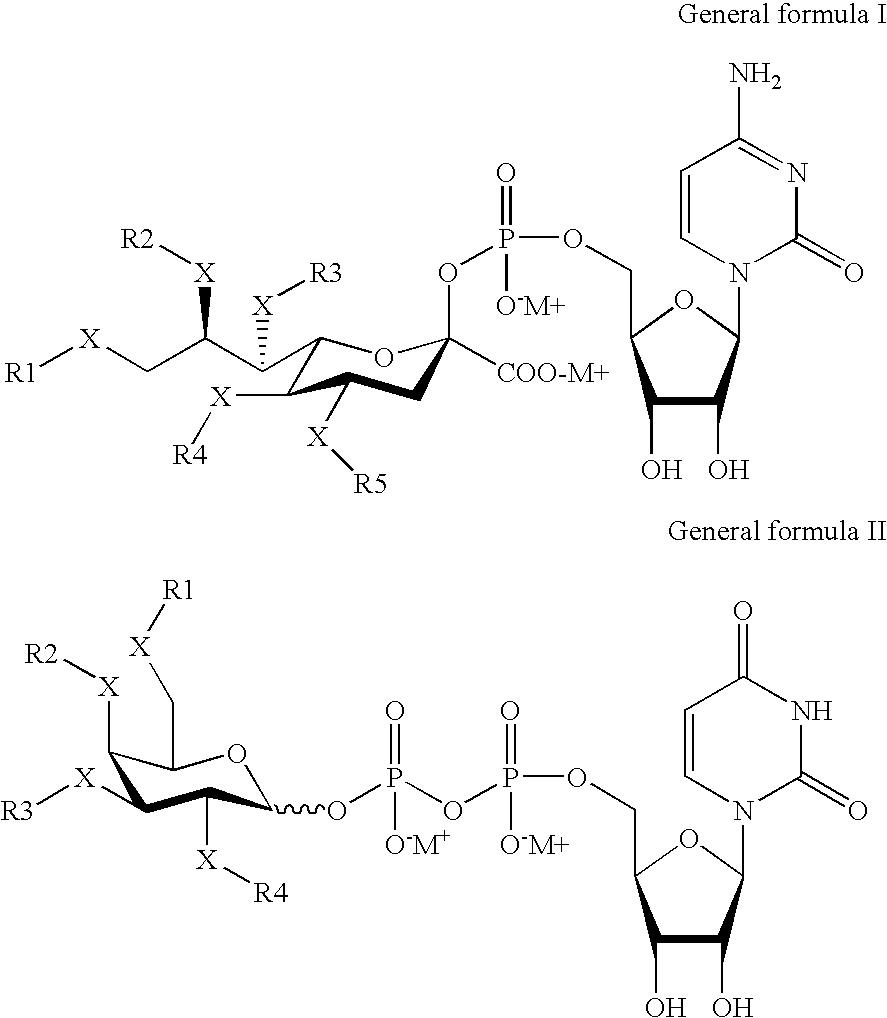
C1(O)C(O)C(N2C(=O)N=C(N)C=C2)OC1COP(=O)([O-M+])OC1([COO-M+])CC([X][R5])C([X][R4])C(C(C(C[X][R1])[X][R2])[X][R3])O1.C1(O)C(O)C(N2C(=O)NC(=O)C=C2)OC1COP(=O)([O-M+])OP(OC1OC(C[X][R1])C([X][R2])C([X][R3])C1[X][R4])(=O)[O-M+]
